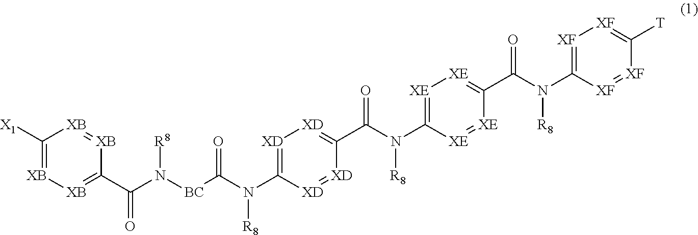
C1([X1])=[XB][XB]=C(C(N([BC]C(N(C2=[XD][XD]=C(C(N(C3=[XE][XE]=C(C(N(C4=[XF][XF]=C([T])[XF]=[XF]4)[R8])=O)[XE]=[XE]3)[R8])=O)[XD]=[XD]2)[R8])=O)[R8])=O)[XB]=[XB]1
